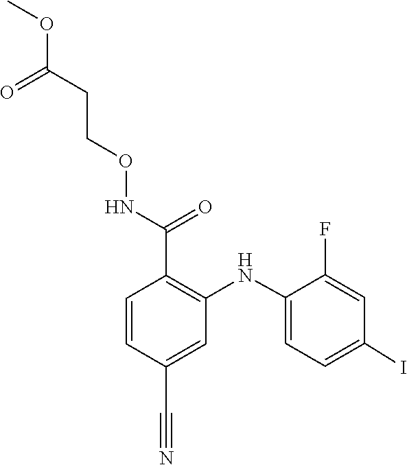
C1=C(NC2=C(C(NOCCC(OC)=O)=O)C=CC(C#N)=C2)C(F)=CC(I)=C1
